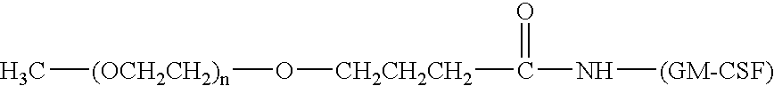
C(N[(GM-CSF)])(=O)[CH2CH2CH2]O[(OCH2CH2)n]C
